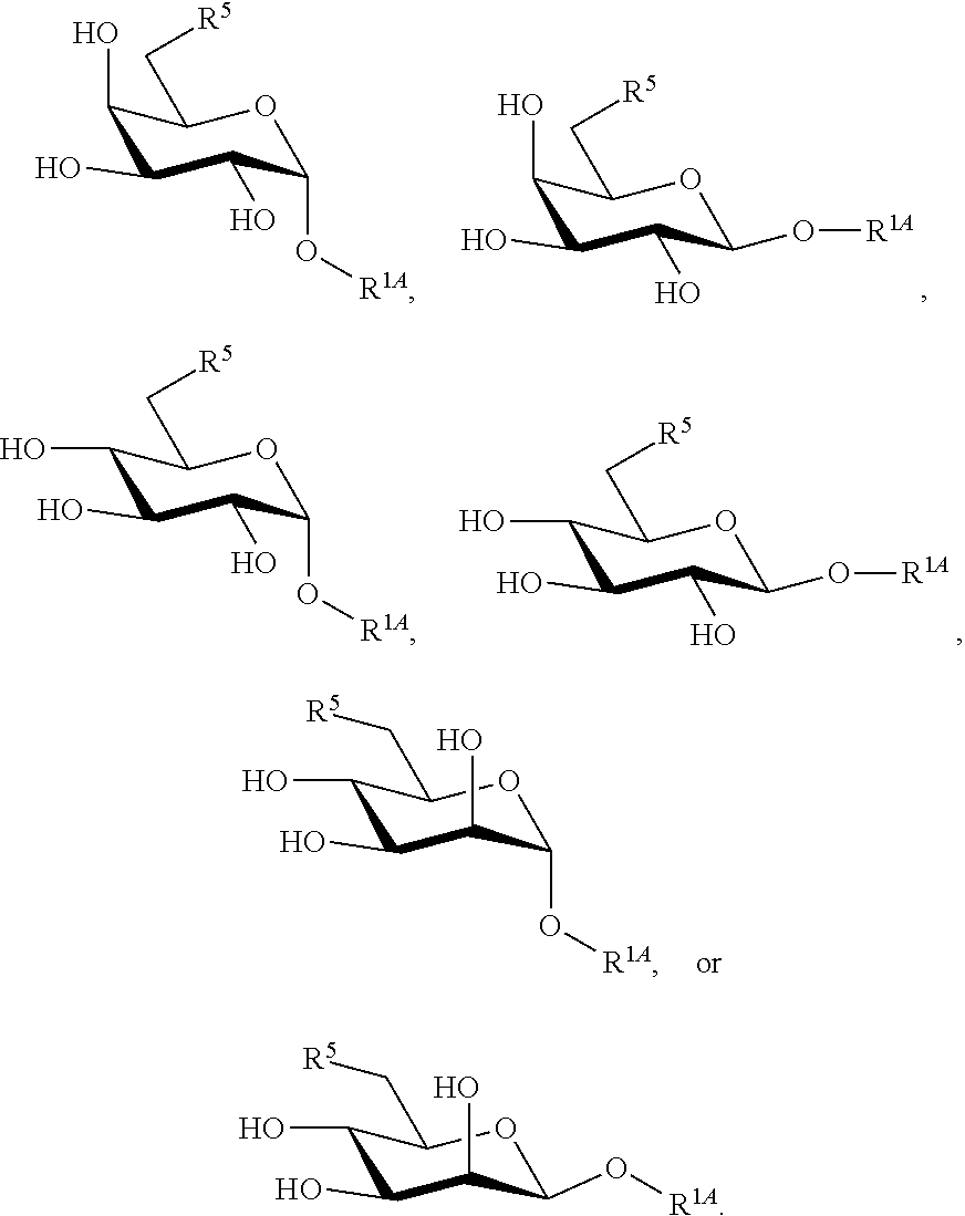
C1(O)C(O)C(O)C(O[R1A])OC1C[R5].C1(O)C(O)C(O)C(O[R1A])OC1C[R5].C1(O)C(O)C(O)C(O[R1A])OC1C[R5].C1(O)C(O)C(O)C(O[R1A])OC1C[R5].C1(O)C(O)C(O)C(O[R1A])OC1C[R5].C1(O)C(O)C(O)C(O[R1A])OC1C[R5]
